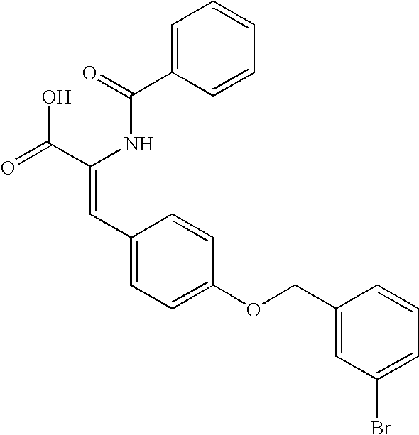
C(=O)(NC(C(=O)O)=CC1=CC=C(OCC2=CC(Br)=CC=C2)C=C1)C1=CC=CC=C1
